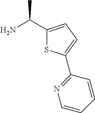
NC(C1=CC=C(C2=NC=CC=C2)S1)C
